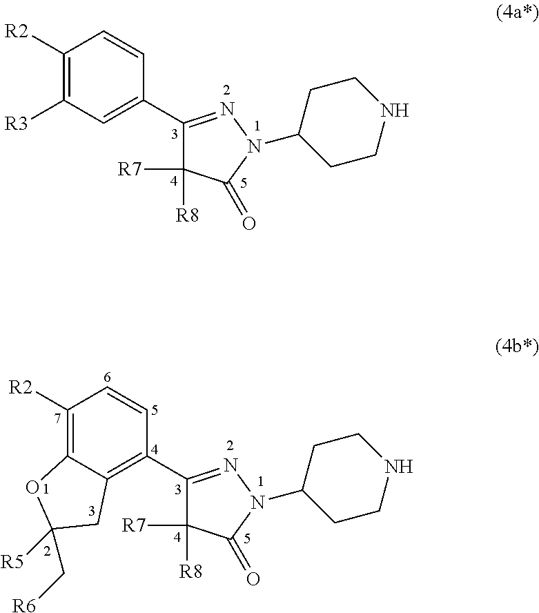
C1([R2])=C([R3])C=C(C2=NN(C3CCNCC3)C(=O)C2([R7])[R8])C=C1.C1([R2])=C2C(=C(C3=NN(C4CCNCC4)C(=O)C3([R7])[R8])C=C1)CC([R5])(C[R6])O2
